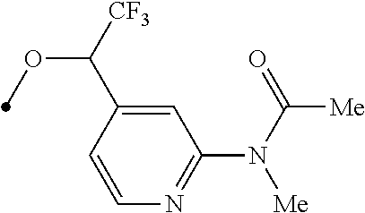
C1=CC(C([CF3])OC)=CC(N([Me])C(=O)[Me])=N1
